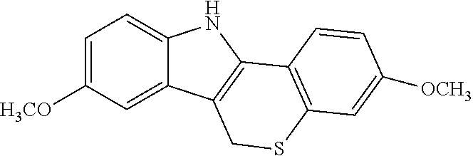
C1=C([H3CO])C=C2C(=C1)NC1=C2CSC2=C1C=CC([OCH3])=C2
